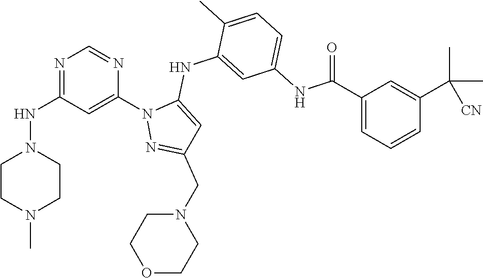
N1=C(NN2CCN(C)CC2)C=C(N2N=C(CN3CCOCC3)C=C2NC2=CC(NC(C3=CC=CC(C(C)(C)[CN])=C3)=O)=CC=C2C)N=C1
